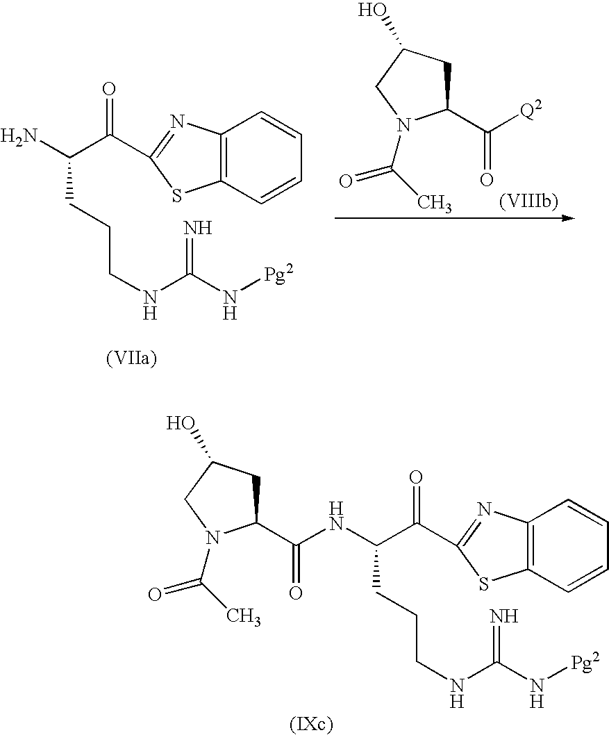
C12=C(C=CC=C1)SC(C(=O)C(NC(=O)C1CC(O)CN1C(C)=O)CCCNC(N[Pg2])=N)=N2.C12=C(C=CC=C1)SC(C(=O)C(N)CCCNC(N[Pg2])=N)=N2.C1(C([Q2])=O)CC(O)CN1C(C)=O
